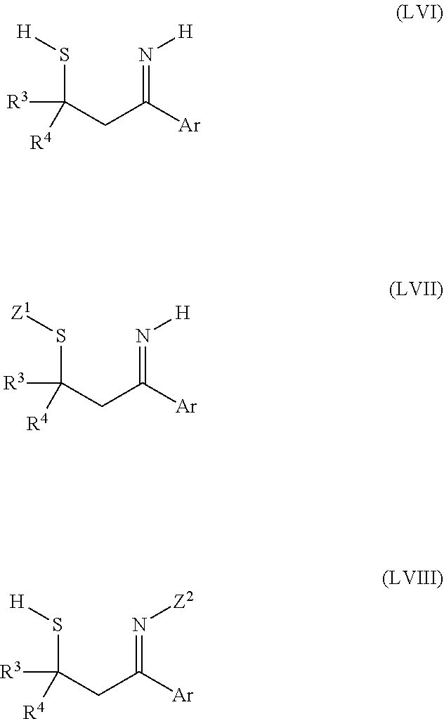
S(C(CC(=N[H])[Ar])([R4])[R3])[H].S(C(CC(=N[H])[Ar])([R4])[R3])[Z1].S(C(CC(=N[Z2])[Ar])([R4])[R3])[H]
